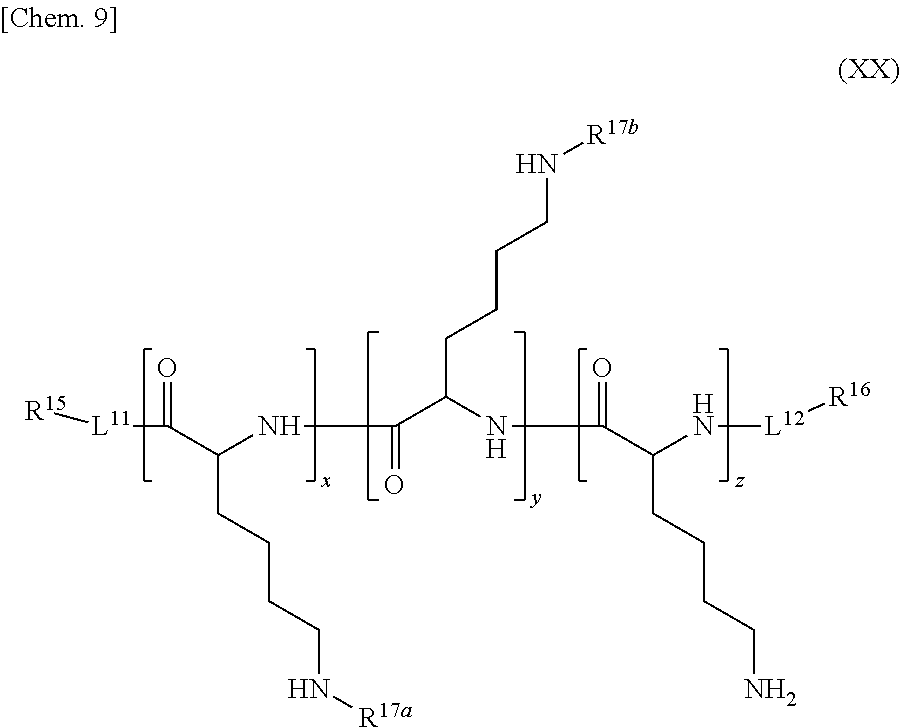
[R15][L11]C(C(NC(C(NC(C(N[L12][R16])CCCCN)=O)CCCCN[R17b])=O)CCCCN[R17a])=O
